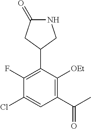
C1(F)=C(C2CC(=O)NC2)C([OEt])=C(C(C)=O)C=C1Cl
